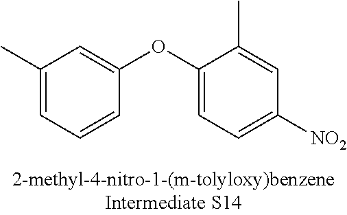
C1(C)=CC=CC(OC2=CC=C([NO2])C=C2C)=C1
